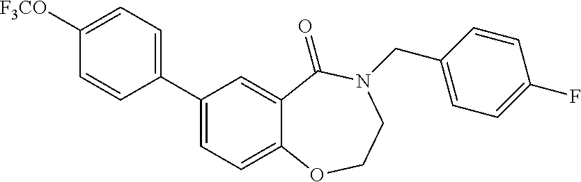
C1(C2=CC=C([F3CO])C=C2)=CC=C2C(=C1)C(=O)N(CC1=CC=C(F)C=C1)CCO2
